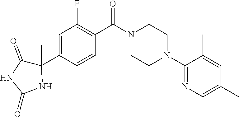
C1=C(C2(C)C(=O)NC(=O)N2)C=CC(C(N2CCN(C3=NC=C(C)C=C3C)CC2)=O)=C1F
